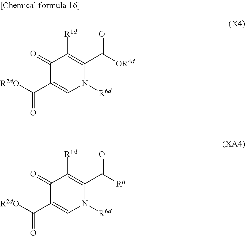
C1(=O)C(C([R2dO])=O)=CN([R6d])C(C([OR4d])=O)=C1[R1d].C1(=O)C(C([R2dO])=O)=CN([R6d])C(C([Ra])=O)=C1[R1d]
